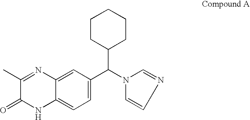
C12=CC=C(C(C3CCCCC3)N3C=NC=C3)C=C1N=C(C)C(=O)N2
